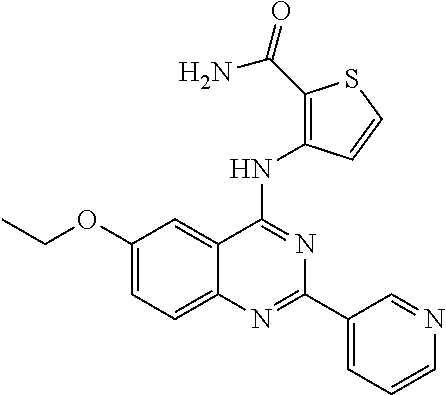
C1(OCC)=CC=C2C(=C1)C(NC1=C(C(N)=O)SC=C1)=NC(C1=CC=CN=C1)=N2
